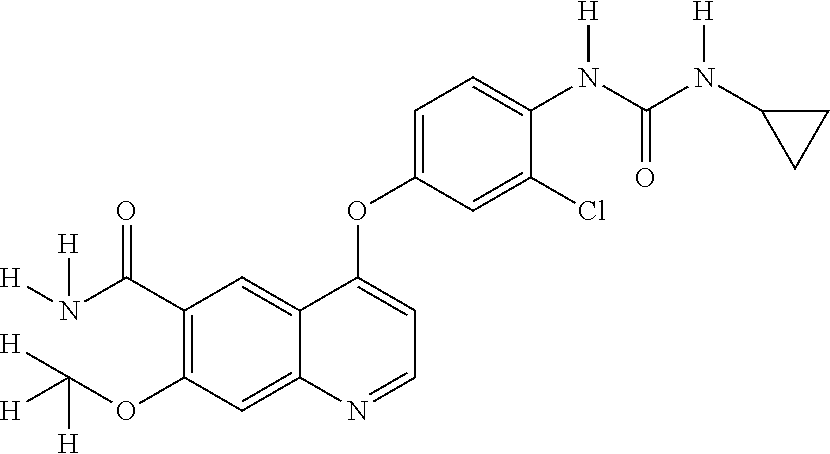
C1(C(N([H])[H])=O)=C(OC([H])([H])[H])C=C2C(=C1)C(OC1=CC=C(N(C(N(C3CC3)[H])=O)[H])C(Cl)=C1)=CC=N2
